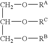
C(CO[RA])(O[RC])CO[RB]
